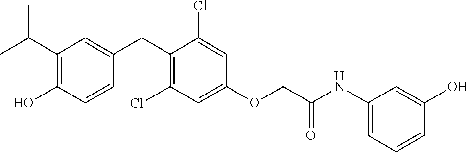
C1(CC2=CC(C(C)C)=C(O)C=C2)=C(Cl)C=C(OCC(NC2=CC=CC(O)=C2)=O)C=C1Cl
